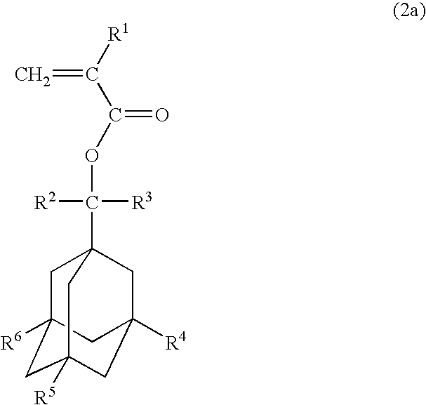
C1C2([R6])CC3([R5])CC([R4])(CC1(C([R2])([R3])OC(=O)C([R1])=C)C3)C2
